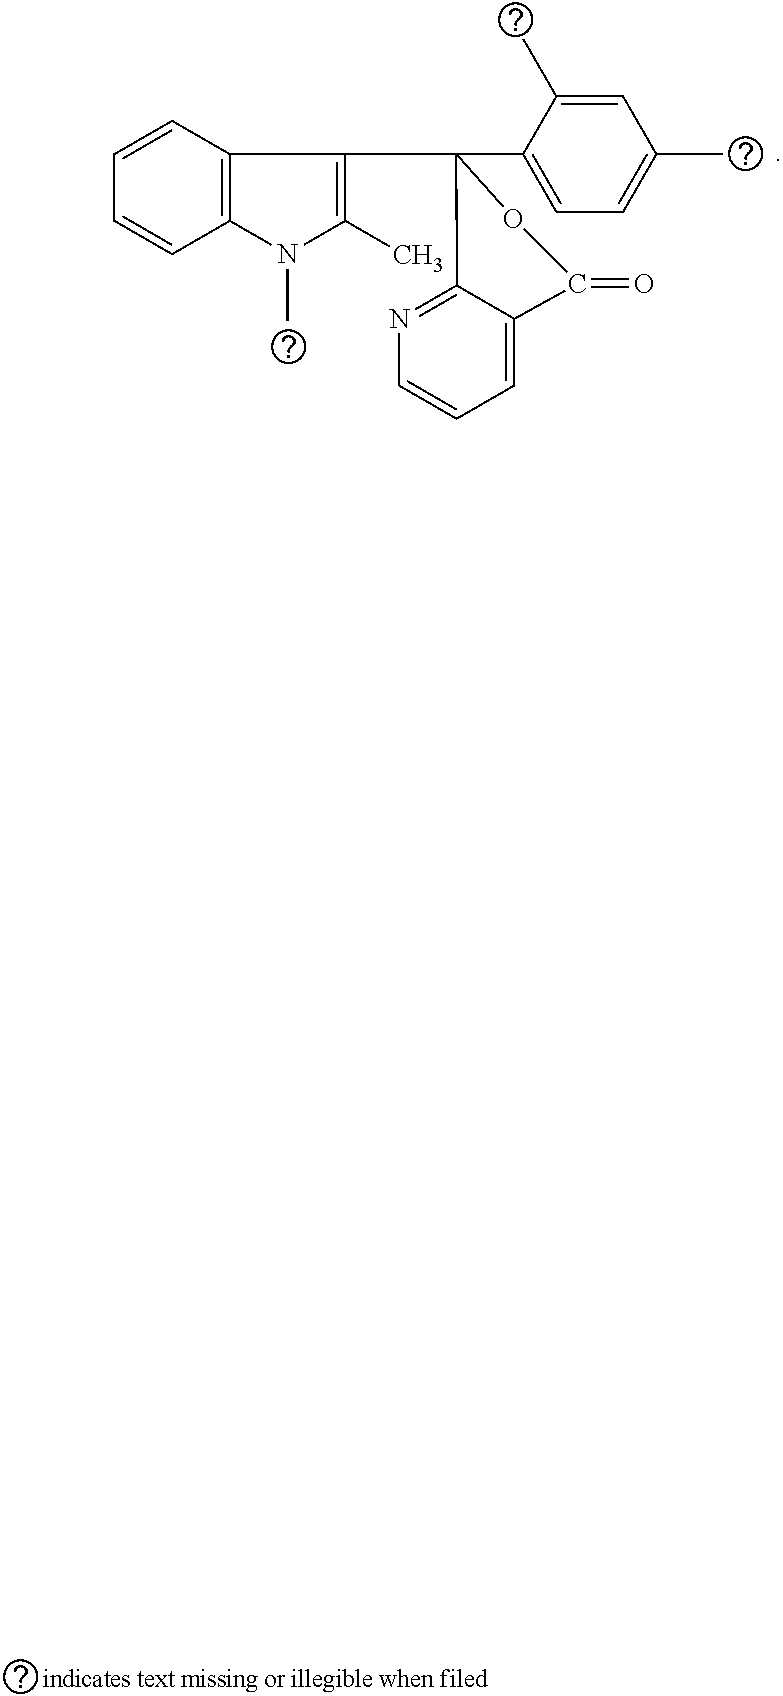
C1(C2=CC=C(C)C=C2C)(C2=C(C)N(C)C3=C2C=CC=C3)C2=NC=CC=C2C(=O)O1
